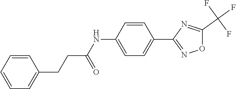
C1=C(NC(CCC2=CC=CC=C2)=O)C=CC(C2=NOC(C(F)(F)F)=N2)=C1
